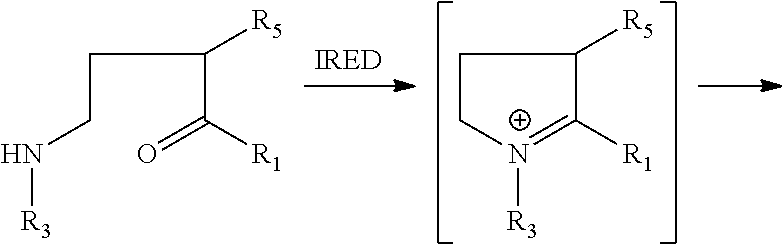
N(CCC([R5])C([R1])=O)[R3].C1CC([R5])C([R1])=[N+]1[R3]
